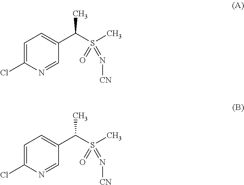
C1=C(Cl)N=CC(C(S(C)(=O)=N[CN])C)=C1.C1=C(Cl)N=CC(C(S(C)(=O)=N[CN])C)=C1
